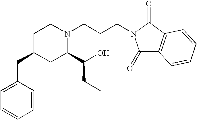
C1(CC2CC(C(O)CC)N(CCCN3C(=O)C4=C(C3=O)C=CC=C4)CC2)=CC=CC=C1
